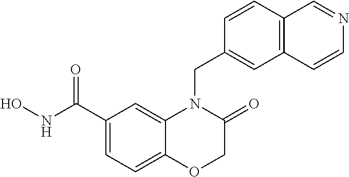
C1(C(NO)=O)=CC=C2C(=C1)N(CC1=CC3=C(C=C1)C=NC=C3)C(=O)CO2
